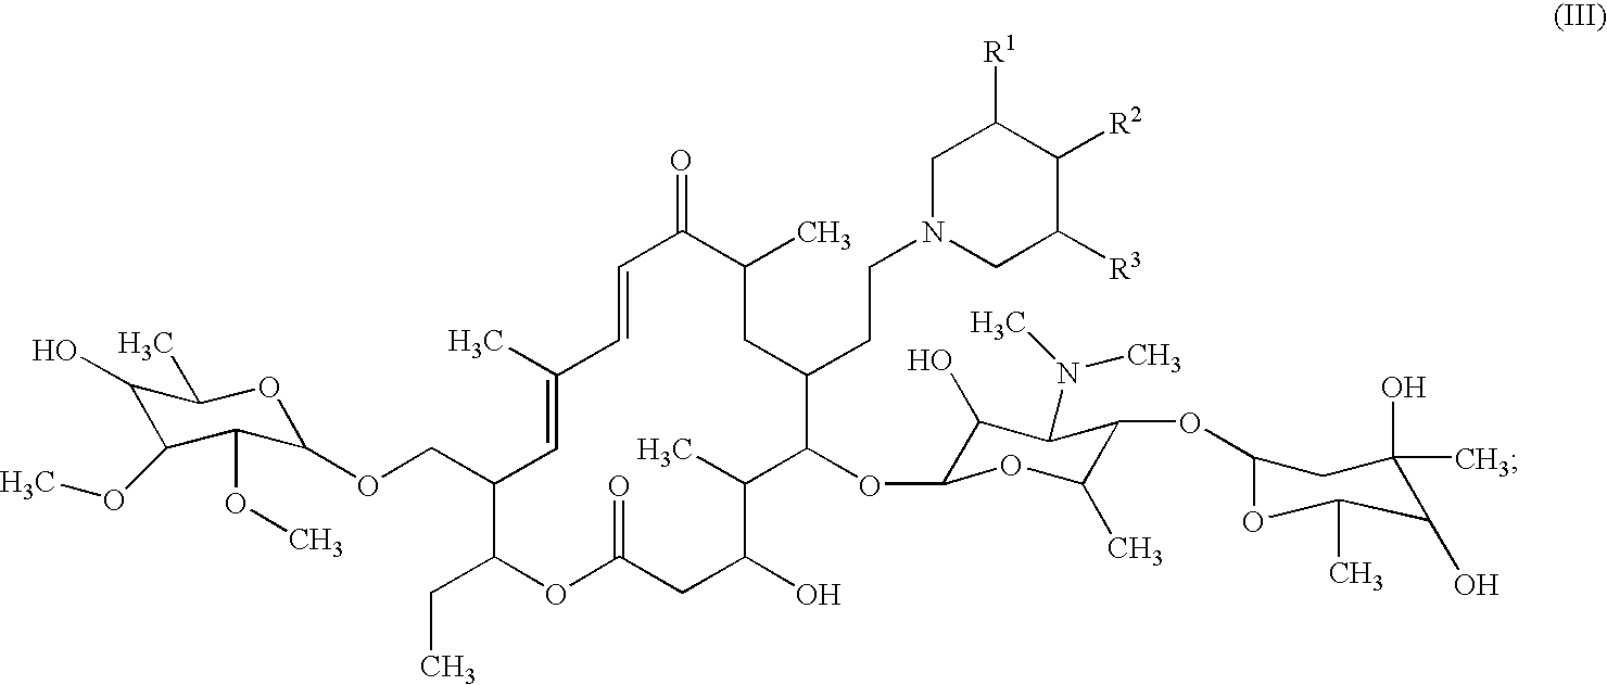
N1(CCC2C(OC3C(O)C(N(C)C)C(OC4OC(C)C(O)C(O)(C)C4)C(C)O3)C(C)C(O)CC(=O)OC(CC)C(COC3C(OC)C(OC)C(O)C(C)O3)C=C(C)C=CC(=O)C(C)C2)CC([R3])C([R2])C([R1])C1
